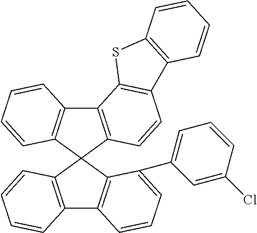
C12=C(C3(C4=C1C=CC=C4C1=CC=CC(Cl)=C1)C1=C(C4=C3C=CC=C4)C3=C(C=C1)C1=C(S3)C=CC=C1)C=CC=C2
